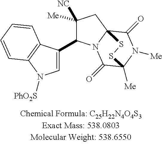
C1([Me])([NC])C(C2=CN([PhO2S])C3=C2C=CC=C3)N2C3(C1)C(=O)N([Me])C([Me])(C2=O)SS3
